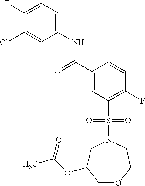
C1(F)=CC=C(NC(C2=CC(S(=O)(=O)N3CC(OC(C)=O)COCC3)=C(F)C=C2)=O)C=C1Cl
